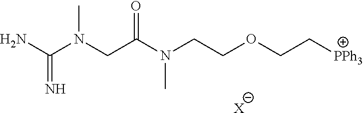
CN(CC(N(CCOCC[PPh3])C)=O)C(N)=N.[X]
